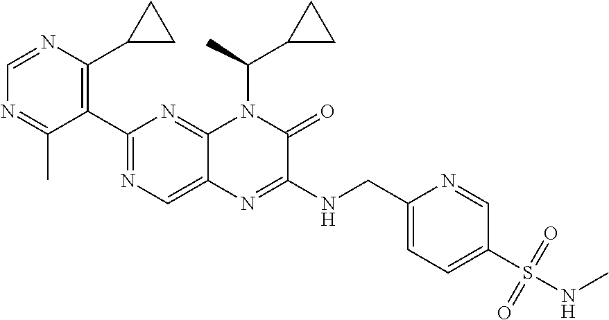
C1=NC(C2CC2)=C(C2=NC=C3C(=N2)N(C(C2CC2)C)C(=O)C(NCC2=CC=C(S(NC)(=O)=O)C=N2)=N3)C(C)=N1
